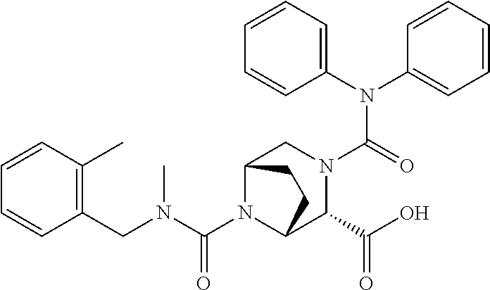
C(N1C2C(C(O)=O)N(C(N(C3=CC=CC=C3)C3=CC=CC=C3)=O)CC1CC2)(N(CC1=C(C)C=CC=C1)C)=O
